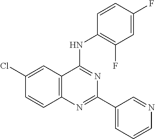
C12=C(C=C(Cl)C=C1)C(NC1=C(F)C=C(F)C=C1)=NC(C1=CC=CN=C1)=N2
